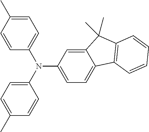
N(C1=CC=C2C(=C1)C(C)(C)C1=C2C=CC=C1)(C1=CC=C(C)C=C1)C1=CC=C(C)C=C1
